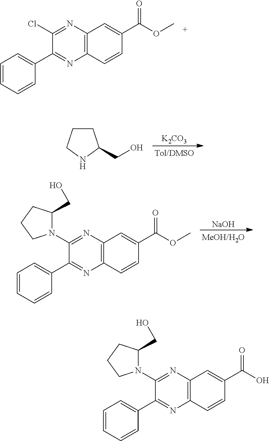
C1=CC=CC(C2=NC3=C(N=C2Cl)C=C(C(OC)=O)C=C3)=C1.C1CCNC1CO.[K2CO3].C1=CC=CC(C2=NC3=C(N=C2N2C(CO)CCC2)C=C(C(OC)=O)C=C3)=C1.[NaOH].C1=CC=CC(C2=NC3=C(N=C2N2C(CO)CCC2)C=C(C(O)=O)C=C3)=C1
